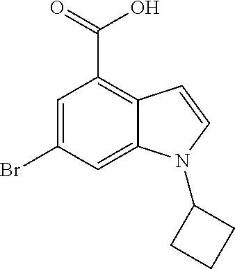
C1=C(Br)C=C2C(=C1C(=O)O)C=CN2C1CCC1
